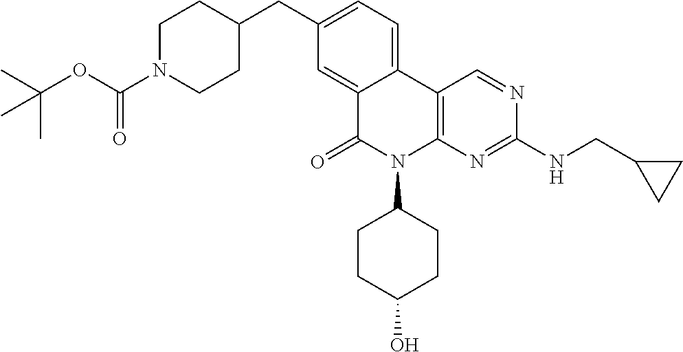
C1(CC2CCN(C(OC(C)(C)C)=O)CC2)=CC=C2C(=C1)C(=O)N(C1CCC(O)CC1)C1=C2C=NC(NCC2CC2)=N1
